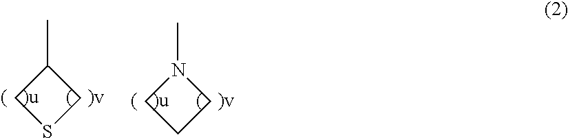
C1CCN1C.C1SCC1C
